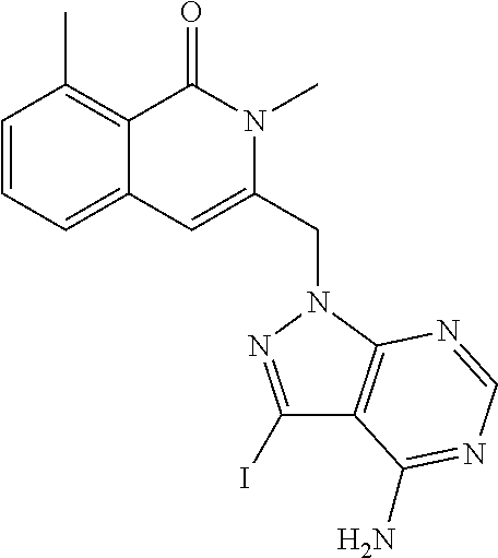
C1=CC=C2C(=C1C)C(=O)N(C)C(CN1C3=C(C(I)=N1)C(N)=NC=N3)=C2
